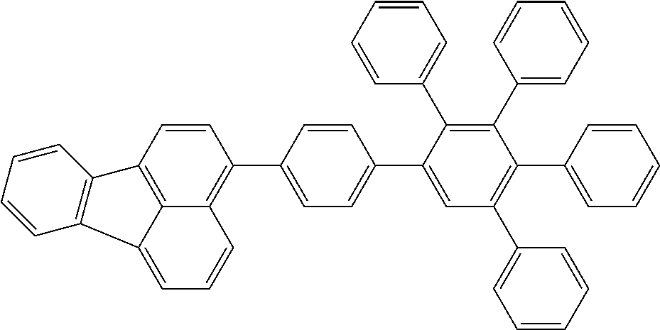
C1=CC2=C3C(=C1C1=CC=C(C4=CC(C5=CC=CC=C5)=C(C5=CC=CC=C5)C(C5=CC=CC=C5)=C4C4=CC=CC=C4)C=C1)C=CC=C3C1=C2C=CC=C1
